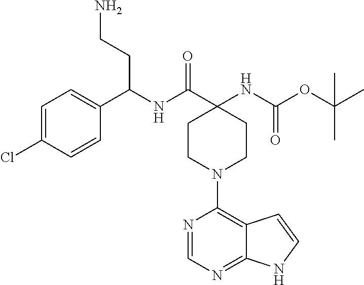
C1(NC(OC(C)(C)C)=O)(C(NC(C2=CC=C(Cl)C=C2)CCN)=O)CCN(C2=C3C(=NC=N2)NC=C3)CC1
